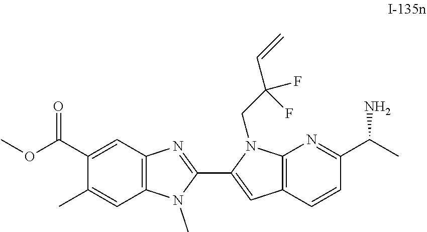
C12=C(C=C(C(OC)=O)C(C)=C1)N=C(C1=CC3=C(N1CC(C=C)(F)F)N=C(C(C)N)C=C3)N2C
